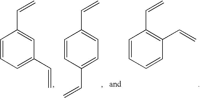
C1=CC=C(C=C)C=C1C=C.C1=CC(C=C)=CC=C1C=C.C1=CC=CC(C=C)=C1C=C
